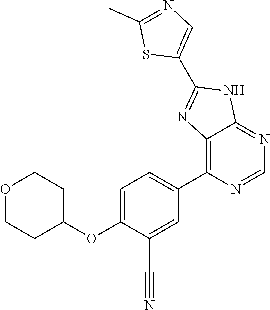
O(C1=CC=C(C2=C3C(=NC=N2)NC(C2=CN=C(C)S2)=N3)C=C1C#N)C1CCOCC1
